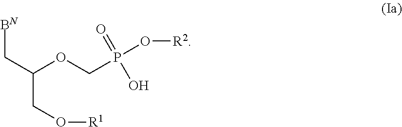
C(OCP(O[R2])(=O)O)(C[BN])CO[R1]
